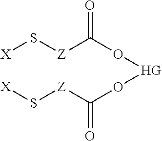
[X]S[Z]C(=O)O[HG]OC([Z]S[X])=O
